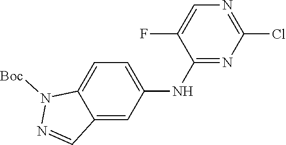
C12=CC=C(NC3=NC(Cl)=NC=C3F)C=C1C=NN2[Boc]
